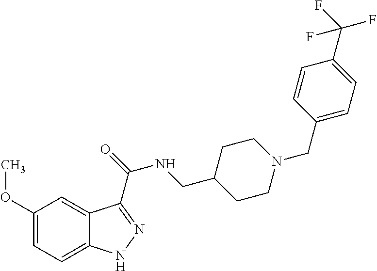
C1(OC)=CC=C2C(=C1)C(C(=O)NCC1CCN(CC3=CC=C(C(F)(F)F)C=C3)CC1)=NN2
